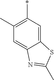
C12=CC(*)=C(C)C=C1N=C(C)S2
